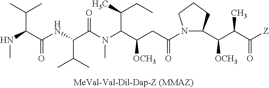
N(C(C(NC(C(N(C(C(CC(N1C(C(C(C)C(=O)[Z])[OCH3])CCC1)=O)[OCH3])C(C)CC)C)=O)C(C)C)=O)C(C)C)C
